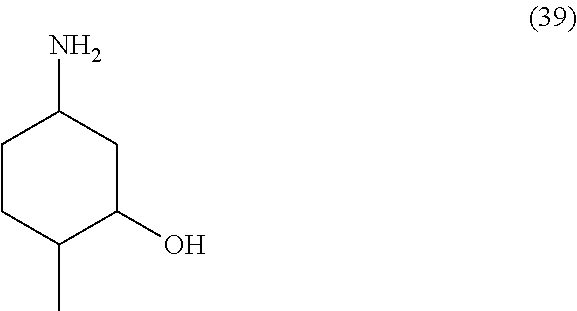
NC1CCC(C)C(O)C1
